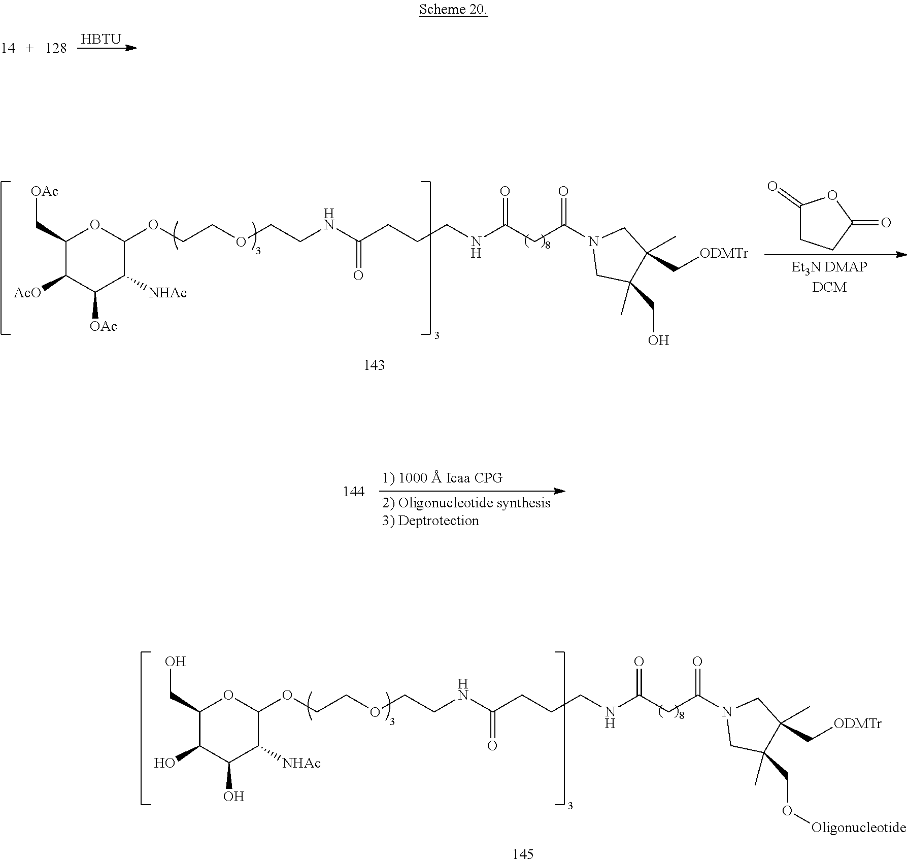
C1(OCCOCCNC(CCCNC(CC(N2CC(CO[Oligonucleotide])(C)C(C)(C[ODMTr])C2)=O)=O)=O)OC(CO)C(O)C(O)C1[NHAc].[HBTU].C1(OCCOCCNC(CCCNC(CC(N2CC(CO)(C)C(C)(C[ODMTr])C2)=O)=O)=O)OC(C[OAc])C([AcO])C([OAc])C1[NHAc].C1(=O)CCC(=O)O1
